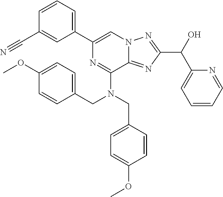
C1=CC=C(C2=CN3C(=NC(C(C4=CC=CC=N4)O)=N3)C(N(CC3=CC=C(OC)C=C3)CC3=CC=C(OC)C=C3)=N2)C=C1C#N
